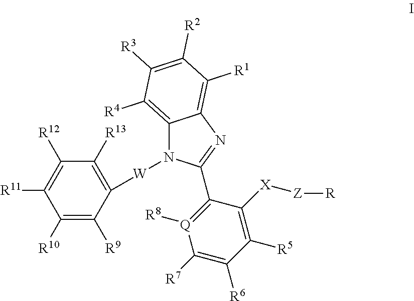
C1([R10])=C([R9])C([W]N2C3=C([R4])C([R3])=C([R2])C([R1])=C3N=C2C2=[Q]([R8])C([R7])=C([R6])C([R5])=C2[X][Z][R])=C([R13])C([R12])=C1[R11]
